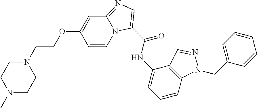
C12=C(C=CC=C1NC(C1=CN=C3N1C=CC(OCCN1CCN(C)CC1)=C3)=O)N(CC1=CC=CC=C1)N=C2
